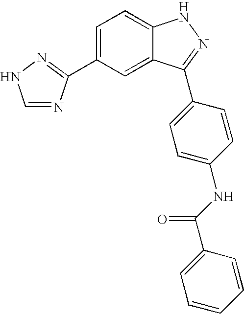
C1=C(C2=NNC=N2)C=C2C(=C1)NN=C2C1=CC=C(NC(=O)C2=CC=CC=C2)C=C1
